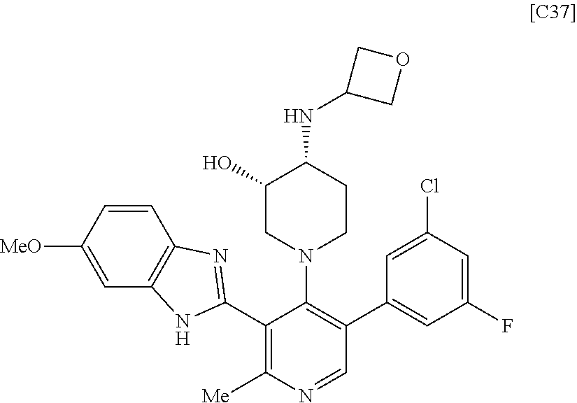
C1=CC([MeO])=CC2=C1N=C(C1=C([Me])N=CC(C3=CC(F)=CC(Cl)=C3)=C1N1CCC(NC3COC3)C(O)C1)N2
